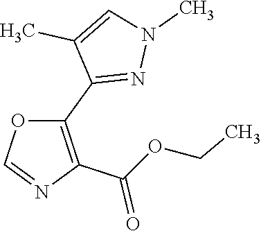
O1C=NC(C(OCC)=O)=C1C1=NN(C)C=C1C
